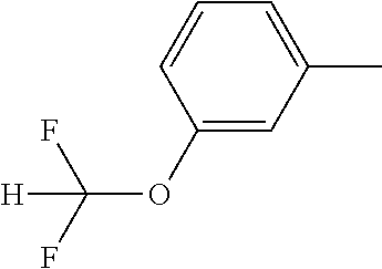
C1(OC(F)([H])F)=CC(C)=CC=C1
